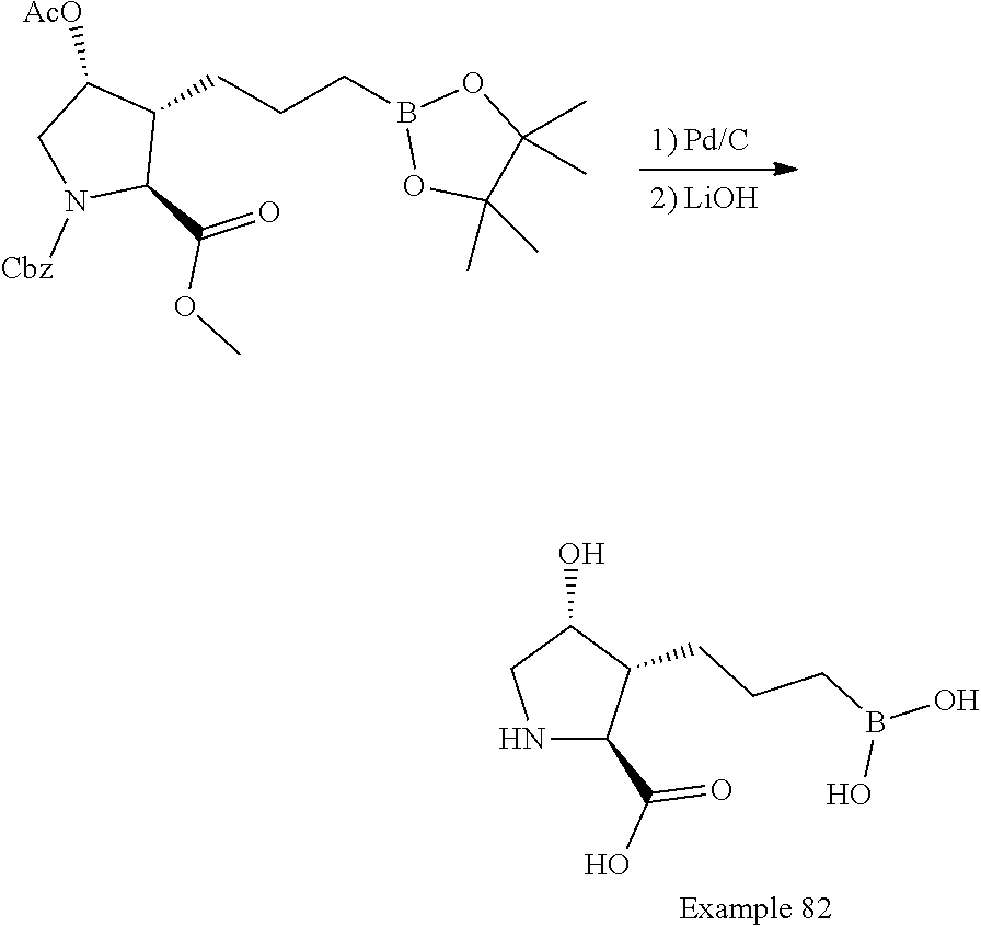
C1(CCCB2OC(C)(C)C(C)(C)O2)C([AcO])CN([Cbz])C1C(=O)OC.C1(CCCB(O)O)C(O)CNC1C(=O)O
